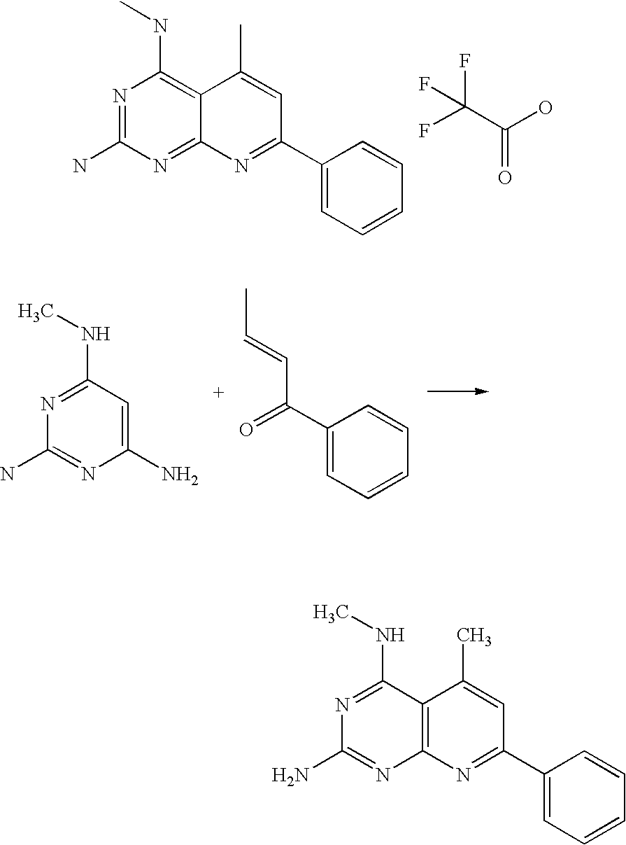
C12=NC(N)=NC(NC)=C1C(C)=CC(C1=CC=CC=C1)=N2.C(C(=O)O)(F)(F)F.C1(N)=CC(NC)=NC(N)=N1.C(C=CC)(C1=CC=CC=C1)=O.C12=C(C(NC)=NC(N)=N1)C(C)=CC(C1=CC=CC=C1)=N2
